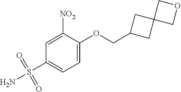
NS(C1=CC=C(OCC2CC3(C2)COC3)C([NO2])=C1)(=O)=O
